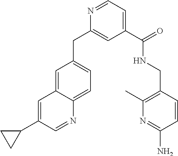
C1=C(C2CC2)C=NC2=CC=C(CC3=CC(C(=O)NCC4=C(C)N=C(N)C=C4)=CC=N3)C=C12
